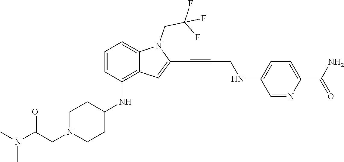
C1=NC(C(N)=O)=CC=C1NCC#CC1=CC2=C(NC3CCN(CC(N(C)C)=O)CC3)C=CC=C2N1CC(F)(F)F
